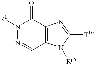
N1([R1])N=CC2=C(C1=O)N=C([T10])N2[Rp5]
